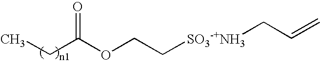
C(OCC[SO3-+NH3]CC=C)(CC)=O
